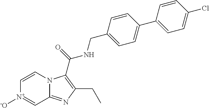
C1=CC(CNC(=O)C2=C(CC)N=C3N2C=C[N+]([-O])=C3)=CC=C1C1=CC=C(Cl)C=C1
